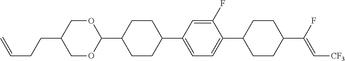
C1OC(C2CCC(C3=CC=C(C4CCC(C(F)=C[CF3])CC4)C(F)=C3)CC2)OCC1CCC=C
